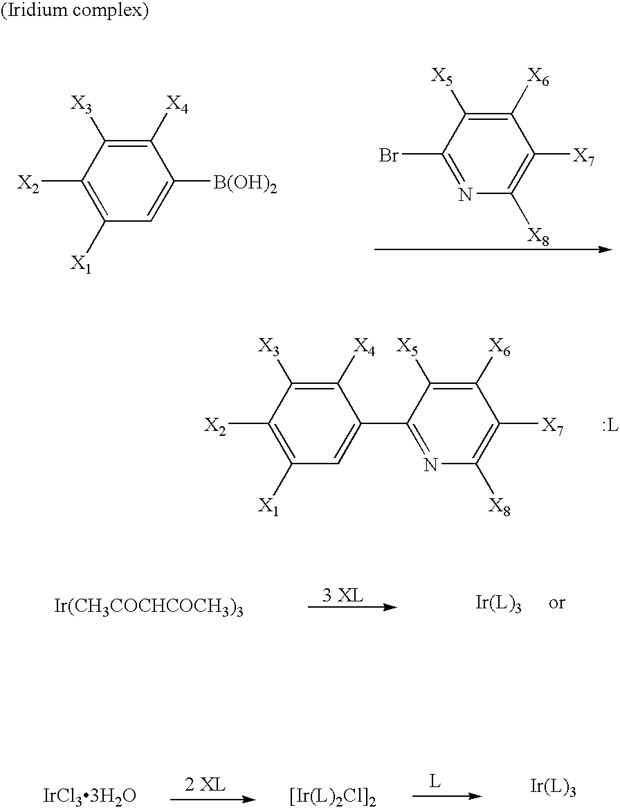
C1([X1])=C([X2])C([X3])=C([X4])C(C2=NC([X8])=C([X7])C([X6])=C2[X5])=C1.[:L].[Ir(CH3COCHCOCH3)3].C1([X1])=C([X2])C([X3])=C([X4])C([B(OH)2])=C1.N1=C(Br)C([X5])=C([X6])C([X7])=C1[X8].[IrCl33H2O]
